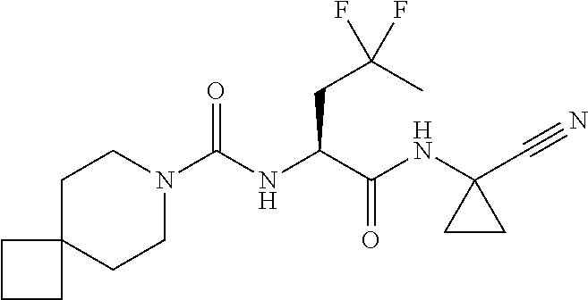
C1CN(C(NC(C(NC2(C#N)CC2)=O)CC(C)(F)F)=O)CCC12CCC2
